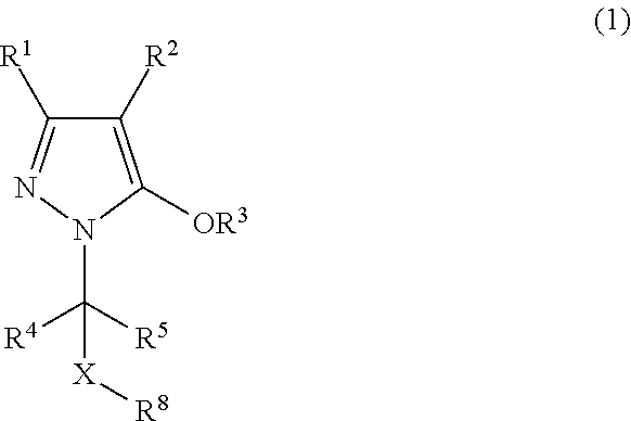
C1([R1])=NN(C([X][R8])([R4])[R5])C([OR3])=C1[R2]
